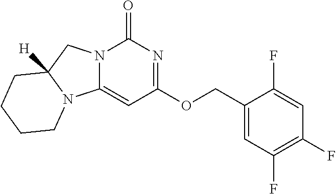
C(OC1=NC(=O)N2C(=C1)N1C([H])(C2)CCCC1)C1=CC(F)=C(F)C=C1F
